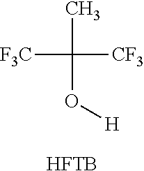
CC(O[H])([F3C])[CF3].[HFTB]
